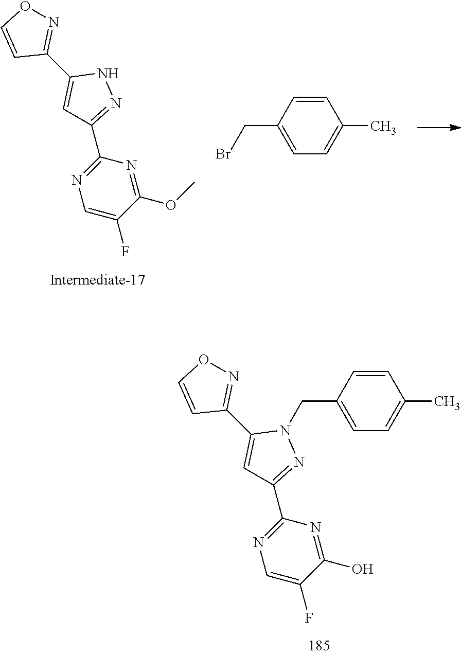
C1=C(F)C(O)=NC(C2=NN(CC3=CC=C(C)C=C3)C(C3=NOC=C3)=C2)=N1.C1=C(F)C(OC)=NC(C2=NNC(C3=NOC=C3)=C2)=N1.C1(CBr)=CC=C(C)C=C1
